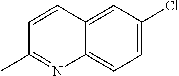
C12=CC=C(Cl)C=C1C=CC(C)=N2
